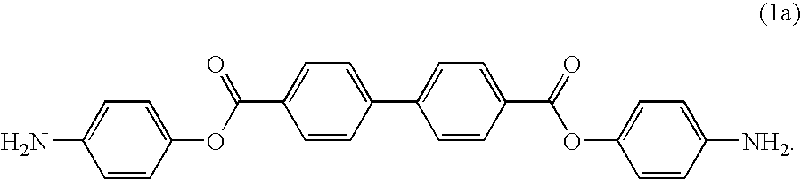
C1=CC(OC(C2=CC=C(C3=CC=C(C(=O)OC4=CC=C([NH2])C=C4)C=C3)C=C2)=O)=CC=C1N
